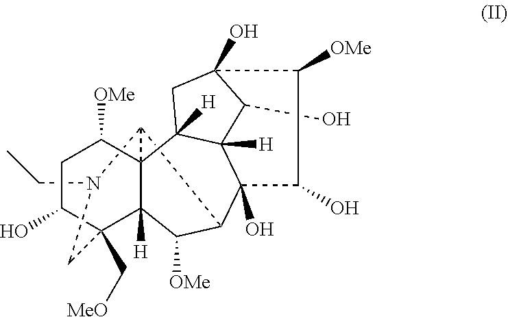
C12C3C([OMe])C4([H])C(C[MeO])(C(O)CC([OMe])C14C1([H])C4([H])C(O)C(O)(C1)C([OMe])C(O)C34O)CN2CC
